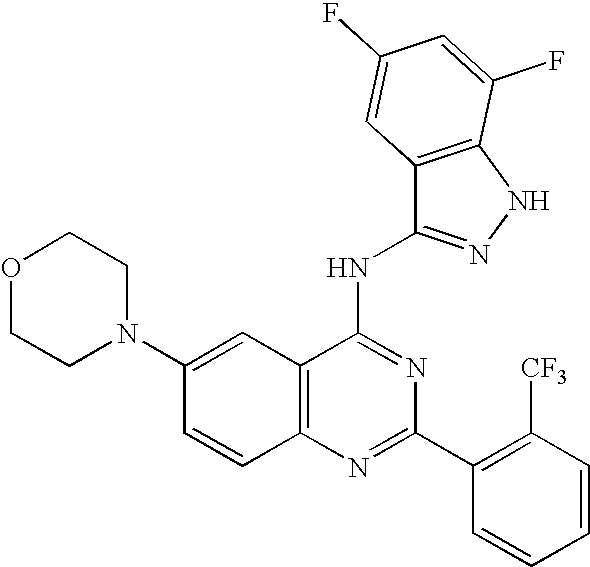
C12=C(N=C(C3=C([CF3])C=CC=C3)N=C1NC1=NNC3=C1C=C(F)C=C3F)C=CC(N1CCOCC1)=C2
